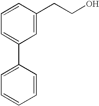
C1=C(CCO)C=CC=C1C1=CC=CC=C1
